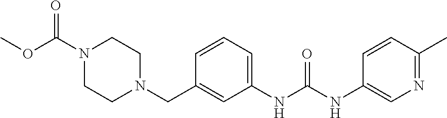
N1(C(OC)=O)CCN(CC2=CC(NC(NC3=CN=C(C)C=C3)=O)=CC=C2)CC1
